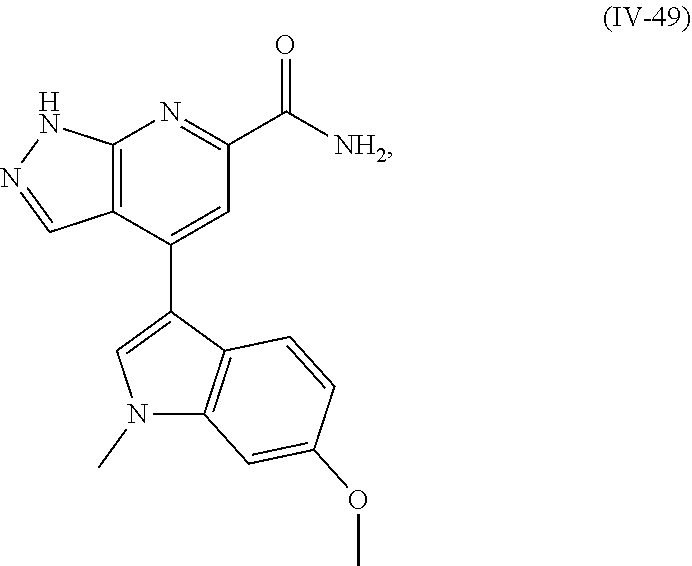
C12=C(C(C3=CN(C)C4=C3C=CC(OC)=C4)=CC(C([NH2])=O)=N1)C=NN2
